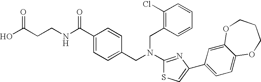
C(CCNC(C1=CC=C(CN(CC2=C(Cl)C=CC=C2)C2=NC(C3=CC=C4C(=C3)OCCCO4)=CS2)C=C1)=O)(O)=O
